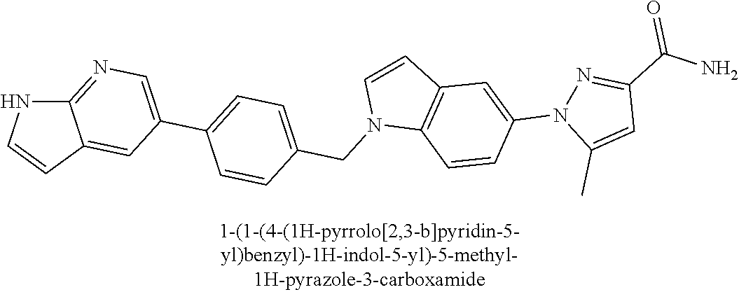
C12=NC=C(C3=CC=C(CN4C5=C(C=C4)C=C(N4C(C)=CC(C(N)=O)=N4)C=C5)C=C3)C=C1C=CN2
